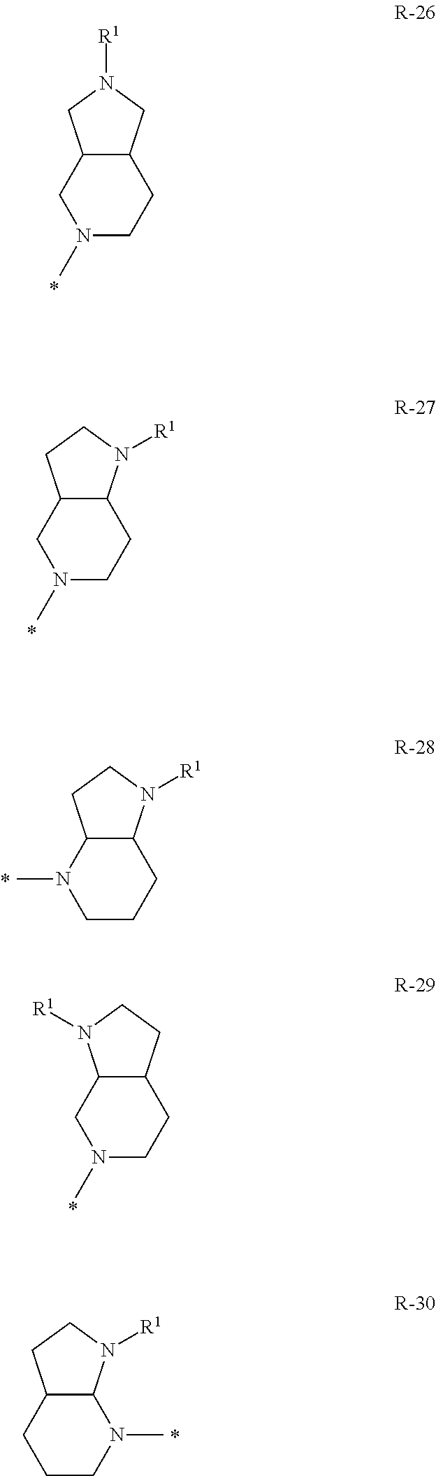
C12C(CN([R1])C1)CCN(C)C2.C12C(N([R1])CC1)CCN(C)C2.C12C(N([R1])CC1)CCCN2C.C12C(CCN1[R1])CCN(C)C2.C12C(N([R1])CC1)N(C)CCC2
